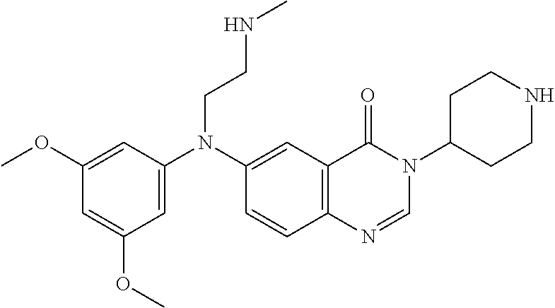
C1(OC)=CC(N(C2=CC3=C(C=C2)N=CN(C2CCNCC2)C3=O)CCNC)=CC(OC)=C1
